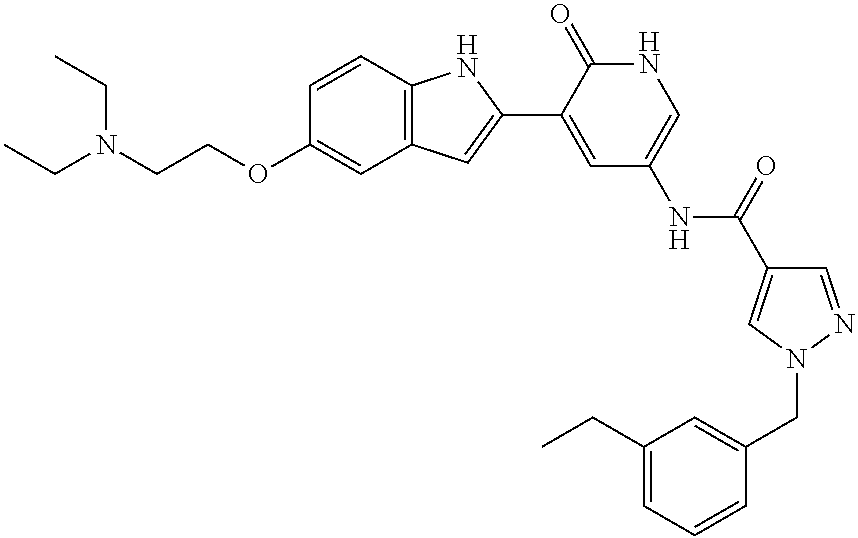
C(C)N(CCOC1=CC2=C(C=C1)NC(C1=CC(NC(=O)C3=CN(CC4=CC(CC)=CC=C4)N=C3)=CNC1=O)=C2)CC
